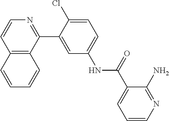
C12=C(C(C3=CC(NC(C4=CC=CN=C4N)=O)=CC=C3Cl)=NC=C1)C=CC=C2
